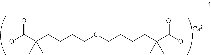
O=C(C(CCCCOCCCCC(C([O-])=O)(C)C)(C)C)[-O].[Ca]
